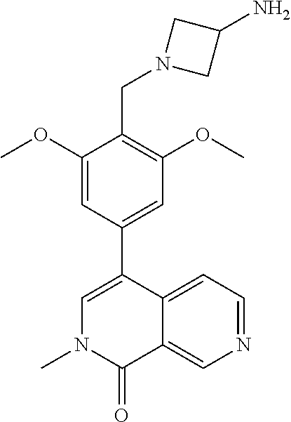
N1(C)C(=O)C2=CN=CC=C2C(C2=CC(OC)=C(CN3CC(N)C3)C(OC)=C2)=C1
